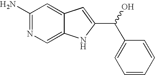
NC1=NC=C2C(=C1)C=C(C(O)C1=CC=CC=C1)N2
